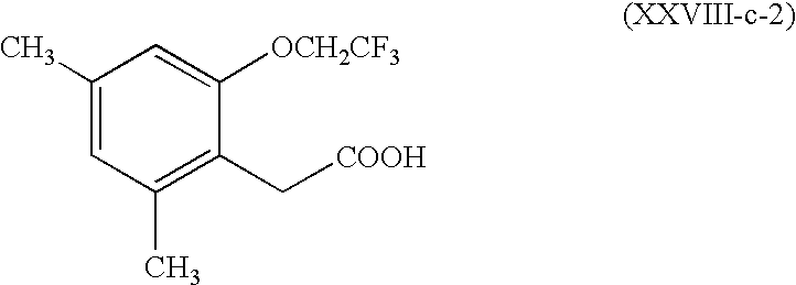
C1(C)=CC(C)=C(C[COOH])C([OCH2CF3])=C1
